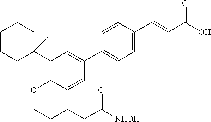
C1(OCCCCC([NHOH])=O)=C(C2(C)CCCCC2)C=C(C2=CC=C(C=CC(O)=O)C=C2)C=C1
